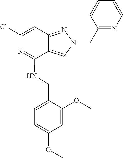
C1(Cl)=CC2=NN(CC3=NC=CC=C3)C=C2C(NCC2=CC=C(OC)C=C2OC)=N1
